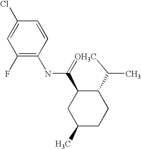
ClC1=CC(F)=C(NC2=[OH3C]C(C)C3C2CC(C)CC3)C=C1
